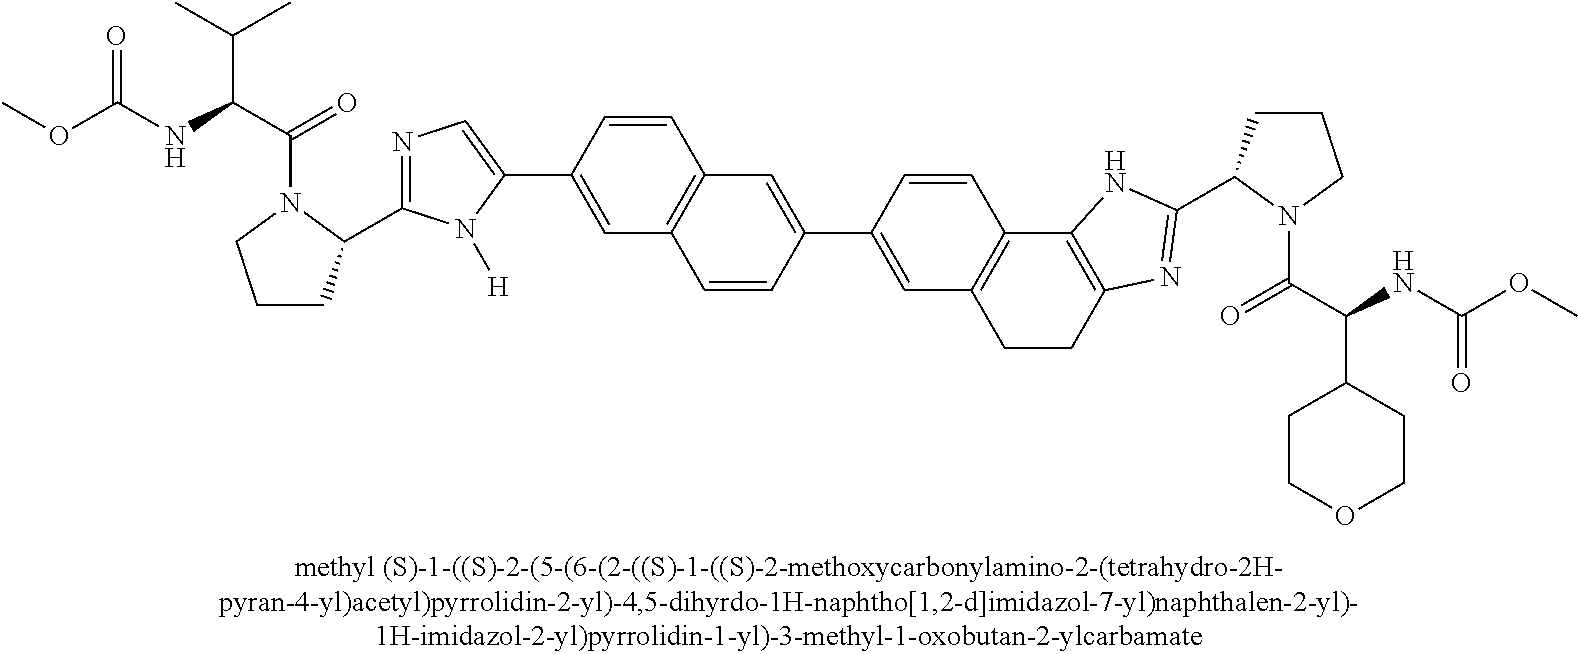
CC(C)C(C(=O)N1CCCC1C1=NC=C(C2=CC3=C(C=C2)C=C(C2=CC4=C(C=C2)C2=C(CC4)N=C(C4CCCN4C(C(NC(OC)=O)C4CCOCC4)=O)N2)C=C3)N1[H])NC(OC)=O
